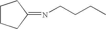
C1CCC(=NCCCC)C1
